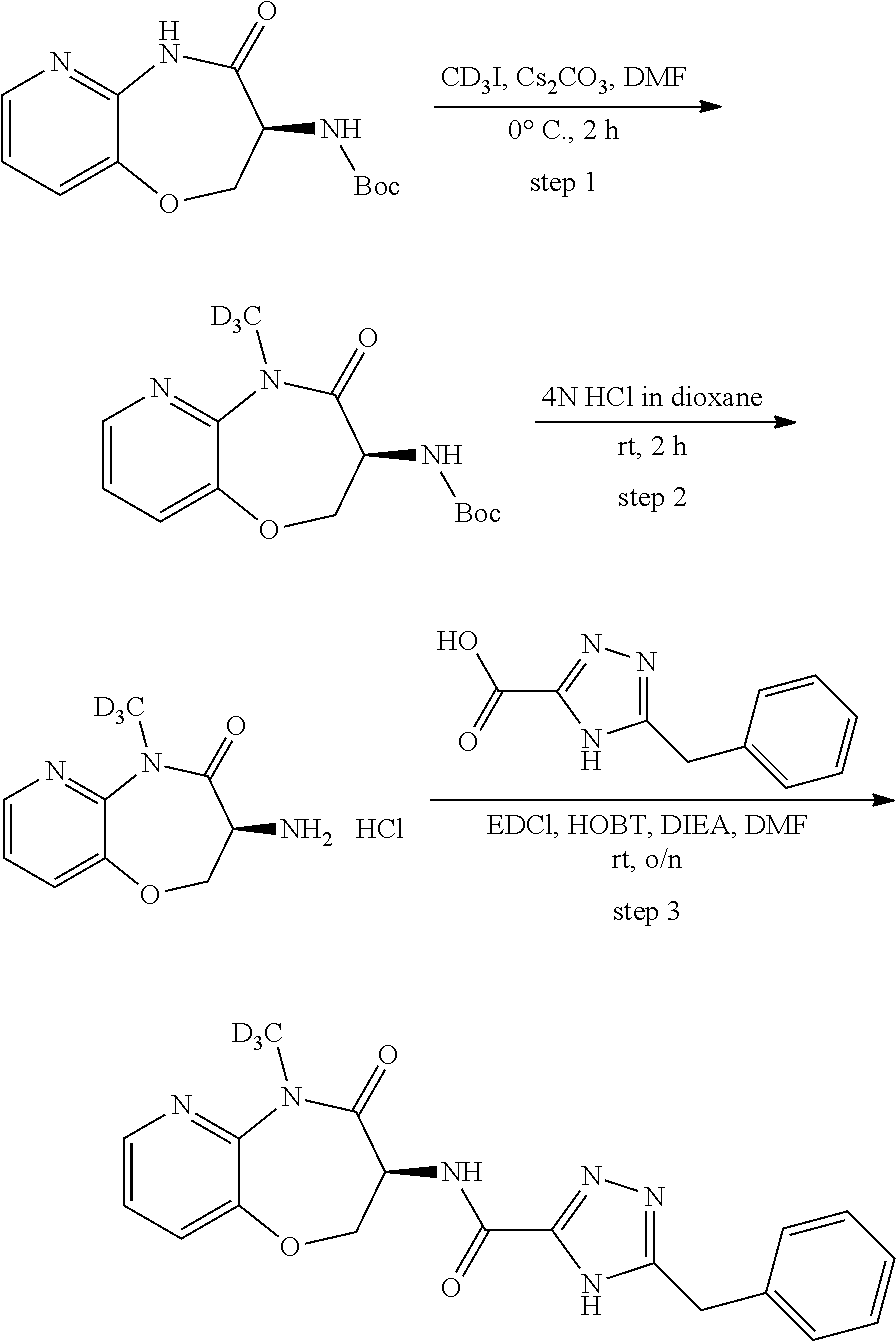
C1=CC=C2C(=N1)NC(=O)C(N[Boc])CO2.C1=CC=C2C(=N1)N([D3C])C(=O)C(N[Boc])CO2.C1=CC=C2C(=N1)N([D3C])C(=O)C(N)CO2.Cl.OC(=O)C1=NN=C(CC2=CC=CC=C2)N1.C1=CC=C2C(=N1)N([D3C])C(=O)C(NC(=O)C1=NN=C(CC3=CC=CC=C3)N1)CO2
